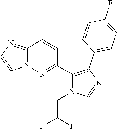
N12C(=NC=C1)C=CC(C1=C(C3=CC=C(F)C=C3)N=CN1CC(F)F)=N2
